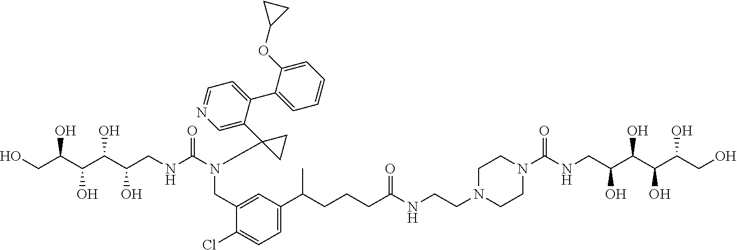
N(C(NCC(C(C(C(CO)O)O)O)O)=O)(CC1=CC(C(CCCC(NCCN2CCN(C(NCC(C(C(C(CO)O)O)O)O)=O)CC2)=O)C)=CC=C1Cl)C1(C2=CN=CC=C2C2=CC=CC=C2OC2CC2)CC1
